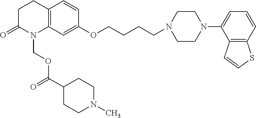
C1C(=O)N(COC(=O)C2CCN(C)CC2)C2=C(C1)C=CC(OCCCCN1CCN(C3=CC=CC4=C3C=CS4)CC1)=C2
